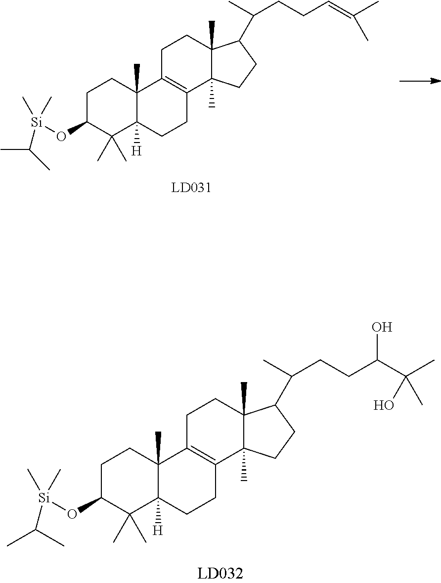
C1C(O[Si](C(C)C)(C)C)C(C)(C)C2([H])C(C)(C1)C1=C(CC2)C2(C)C(C)(CC1)C(C(CCC(C(C)(C)O)O)C)CC2.C1C(O[Si](C(C)C)(C)C)C(C)(C)C2([H])C(C)(C1)C1=C(CC2)C2(C)C(C)(CC1)C(C(CCC=C(C)C)C)CC2
